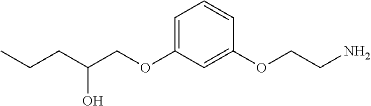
C(OC1=CC=CC(OCCN)=C1)C(O)CCC
